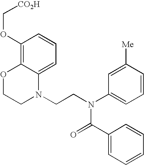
C1=C2C(=C(OC[CO2H])C=C1)OCCN2CCN(C1=CC=CC([Me])=C1)C(=O)C1=CC=CC=C1
